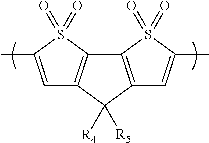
CC1=CC2=C(S1(=O)=O)C1=C(C2([R4])[R5])C=C(C)S1(=O)=O
